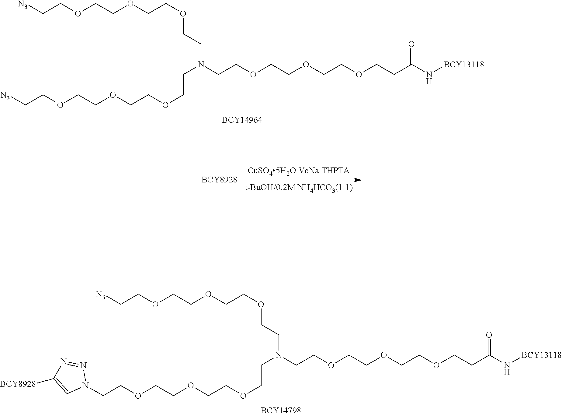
C(COCCOCCOCCN(CCOCCOCCOCCC(N[BCY13118])=O)CCOCCOCCOCC[N3])[N3].C(COCCOCCOCCN(CCOCCOCCOCCC(N[BCY13118])=O)CCOCCOCCOCCN1N=NC([BCY8928])=C1)[N3]
